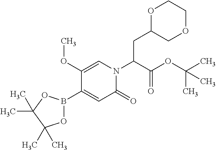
C1(OC)=CN(C(C(OC(C)(C)C)=O)CC2COCCO2)C(=O)C=C1B1OC(C)(C)C(C)(C)O1
